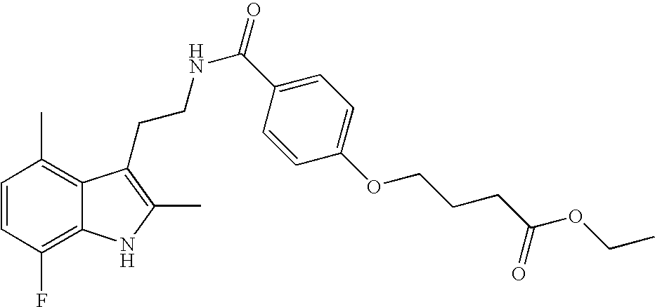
C1=CC(F)=C2C(=C1C)C(CCNC(=O)C1=CC=C(OCCCC(OCC)=O)C=C1)=C(C)N2
